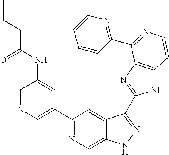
C1=NC=C(C2=NC=C3C(=C2)C(C2=NC4=C(N2)C=CN=C4C2=NC=CC=C2)=NN3)C=C1NC(CCC)=O
